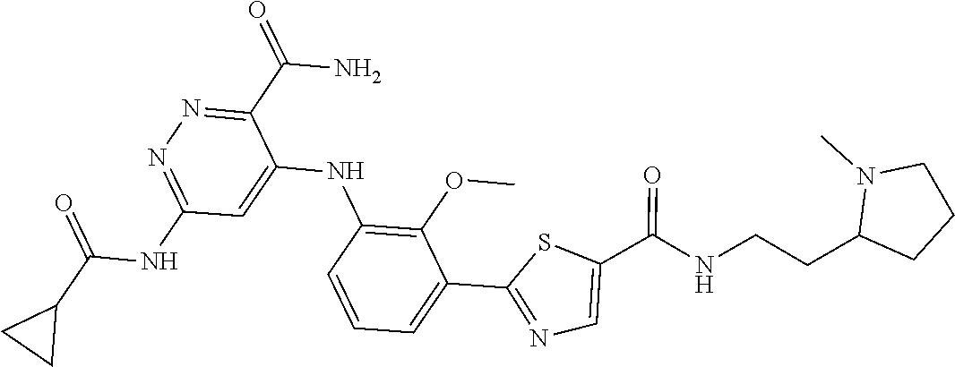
C1(C(N)=O)=NN=C(NC(=O)C2CC2)C=C1NC1=C(OC)C(C2=NC=C(C(NCCC3CCCN3C)=O)S2)=CC=C1
